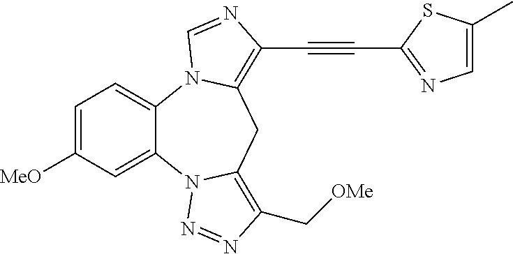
C1=C([MeO])C=C2C(=C1)N1C(=C(C#CC3=NC=C(C)S3)N=C1)CC1=C(C[OMe])N=NN21
